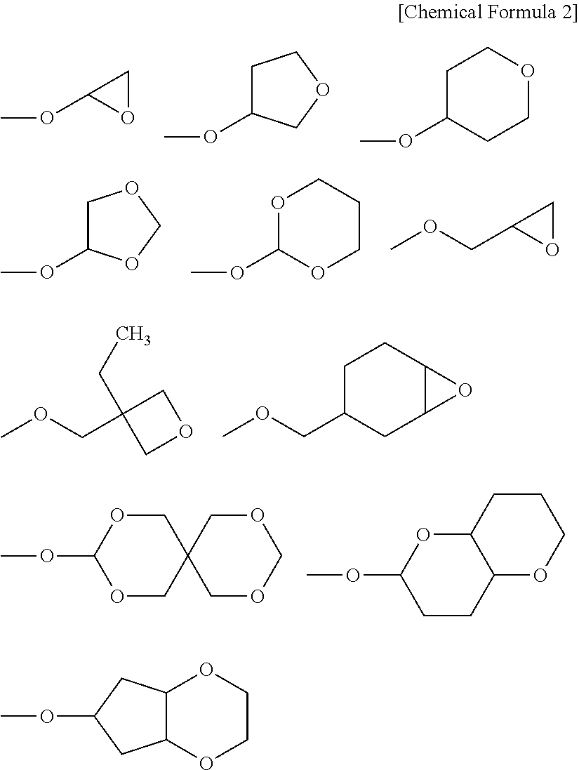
O1CC1OC.C1C(OC)COC1.C1C(OC)CCOC1.C1C(OC)OCO1.O1C(OC)OCCC1.O1CC1COC.C1C(COC)CC2C(C1)O2.C1(COC)(CC)COC1.O1CC2(COC1OC)COCOC2.C1CC2C(OC1OC)CCCO2.C1(OC)CC2C(C1)OCCO2
